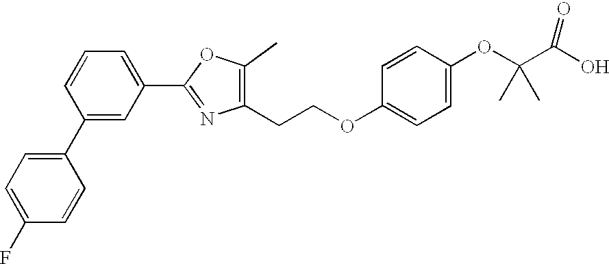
C1=CC(C2=CC(C3=NC(CCOC4=CC=C(OC(C(O)=O)(C)C)C=C4)=C(C)O3)=CC=C2)=CC=C1F
